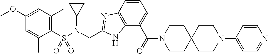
C1(OC)=CC(C)=C(S(N(CC2=NC3=C(N2)C(C(=O)N2CCC4(CC2)CCN(C2=CC=NC=C2)CC4)=CC=C3)C2CC2)(=O)=O)C(C)=C1
